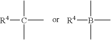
[R4]C(C)(C)C.[R4]B(C)(C)C
